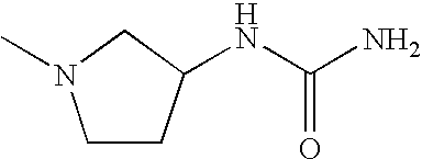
C1N(C)CCC1NC(N)=O
